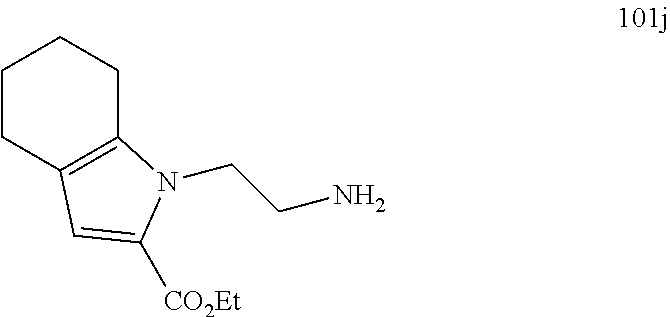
C1CC2=C(CC1)N(CCN)C([CO2Et])=C2
